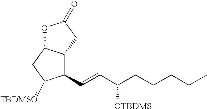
C1(C=CC(CCCCC)[OTBDMS])C2C(CC1[TBDMSO])OC(=O)C2
